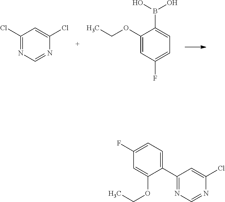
C1(Cl)=NC=NC(Cl)=C1.C1(OCC)=CC(F)=CC=C1B(O)O.C1(F)=CC=C(C2=NC=NC(Cl)=C2)C(OCC)=C1
